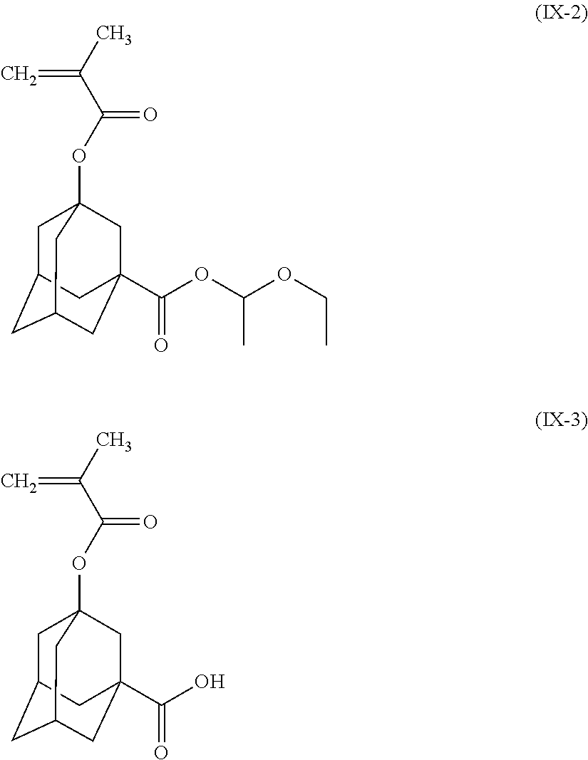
CC(C(OC12CC3CC(CC(C(OC(OCC)C)=O)(C1)C3)C2)=O)=C.CC(C(OC12CC3CC(CC(C(O)=O)(C1)C3)C2)=O)=C
